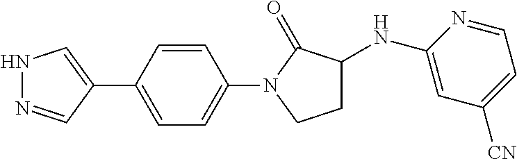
C1=CC(C2=CNN=C2)=CC=C1N1CCC(NC2=CC([CN])=CC=N2)C1=O
